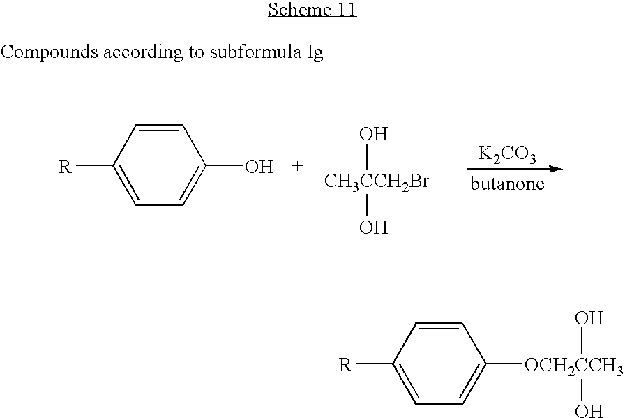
[K2CO3].C1=C([R])C=CC(O)=C1.O[CH3CCH2Br]O.[R]C1=CC=C([OCH2CCH3](O)O)C=C1
